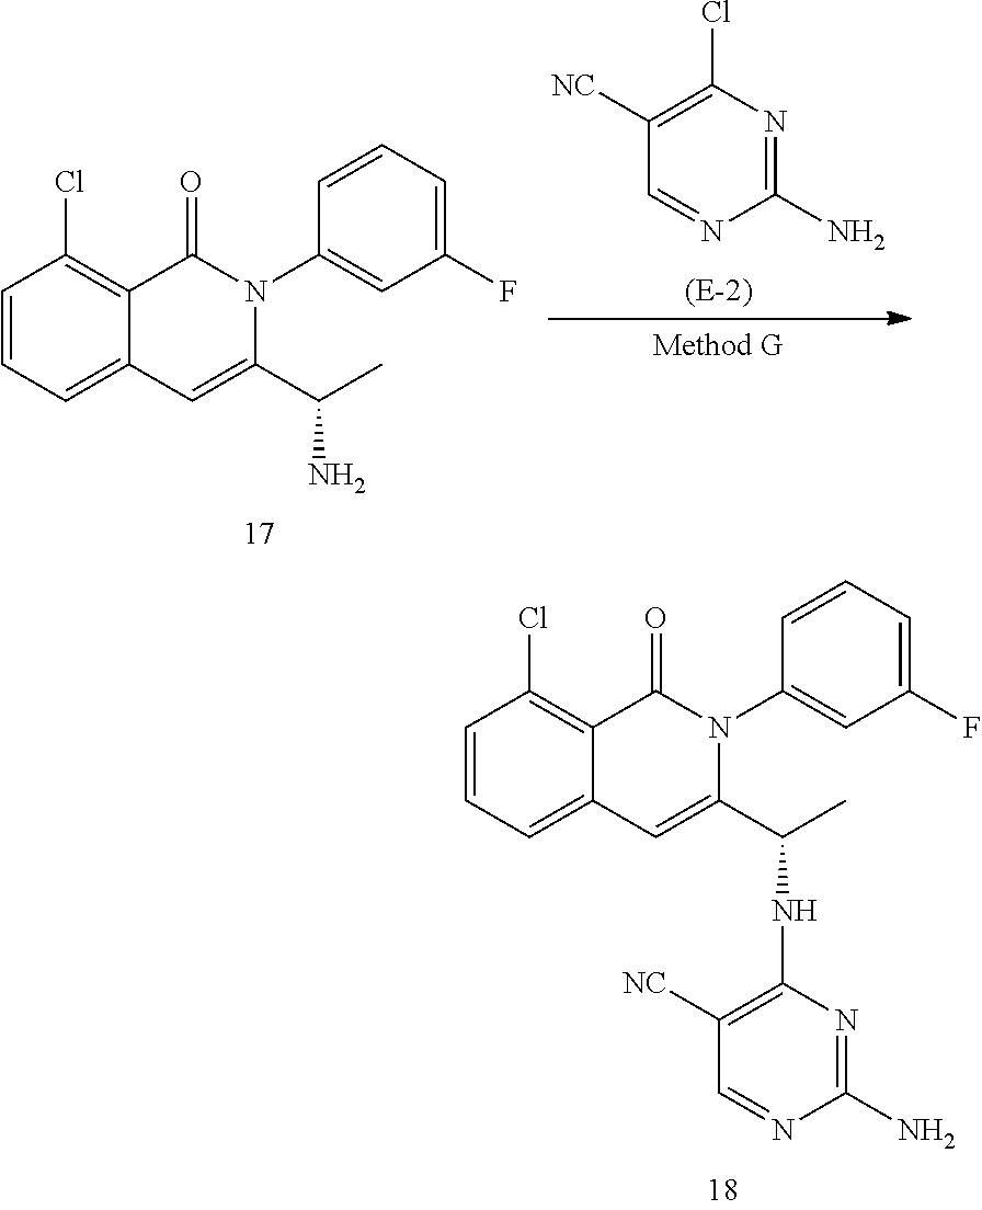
C1=CC=C(F)C=C1N1C(=O)C2=C(Cl)C=CC=C2C=C1C(C)N.C1(N)=NC(Cl)=C([NC])C=N1.C1=CC=C(F)C=C1N1C(=O)C2=C(Cl)C=CC=C2C=C1C(C)NC1=C([NC])C=NC(N)=N1
